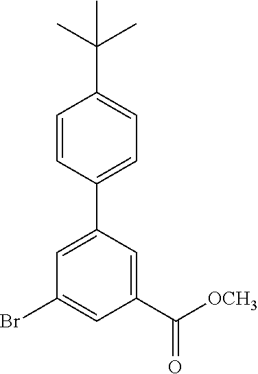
C1=CC(C2=CC(Br)=CC(C([OCH3])=O)=C2)=CC=C1C(C)(C)C
